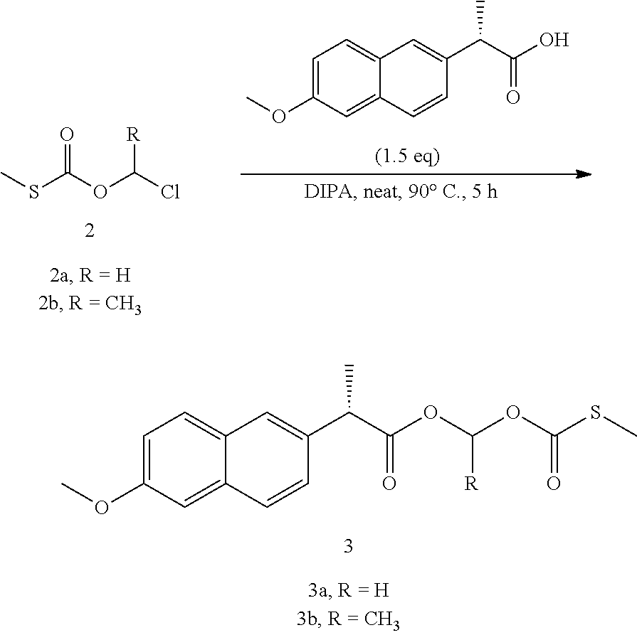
C1=C(OC)C=C2C(=C1)C=C(C(C(OC(OC(SC)=O)[R])=O)C)C=C2.O(C1=CC=C2C(=C1)C=CC(C(C(O)=O)C)=C2)C.S(C(OC(Cl)[R])=O)C
